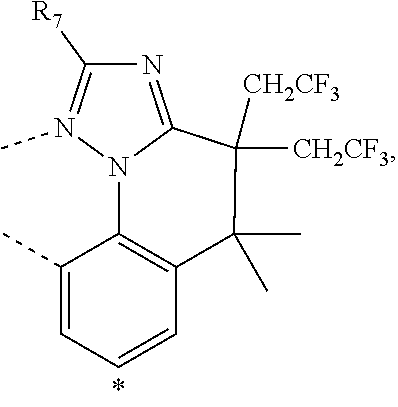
C1(C)=CC=CC2=C1N1C(=NC([R7])=N1C)C([CH2CF3])([CH2CF3])C2(C)C
